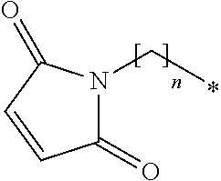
C1(=O)N(CC)C(=O)C=C1
